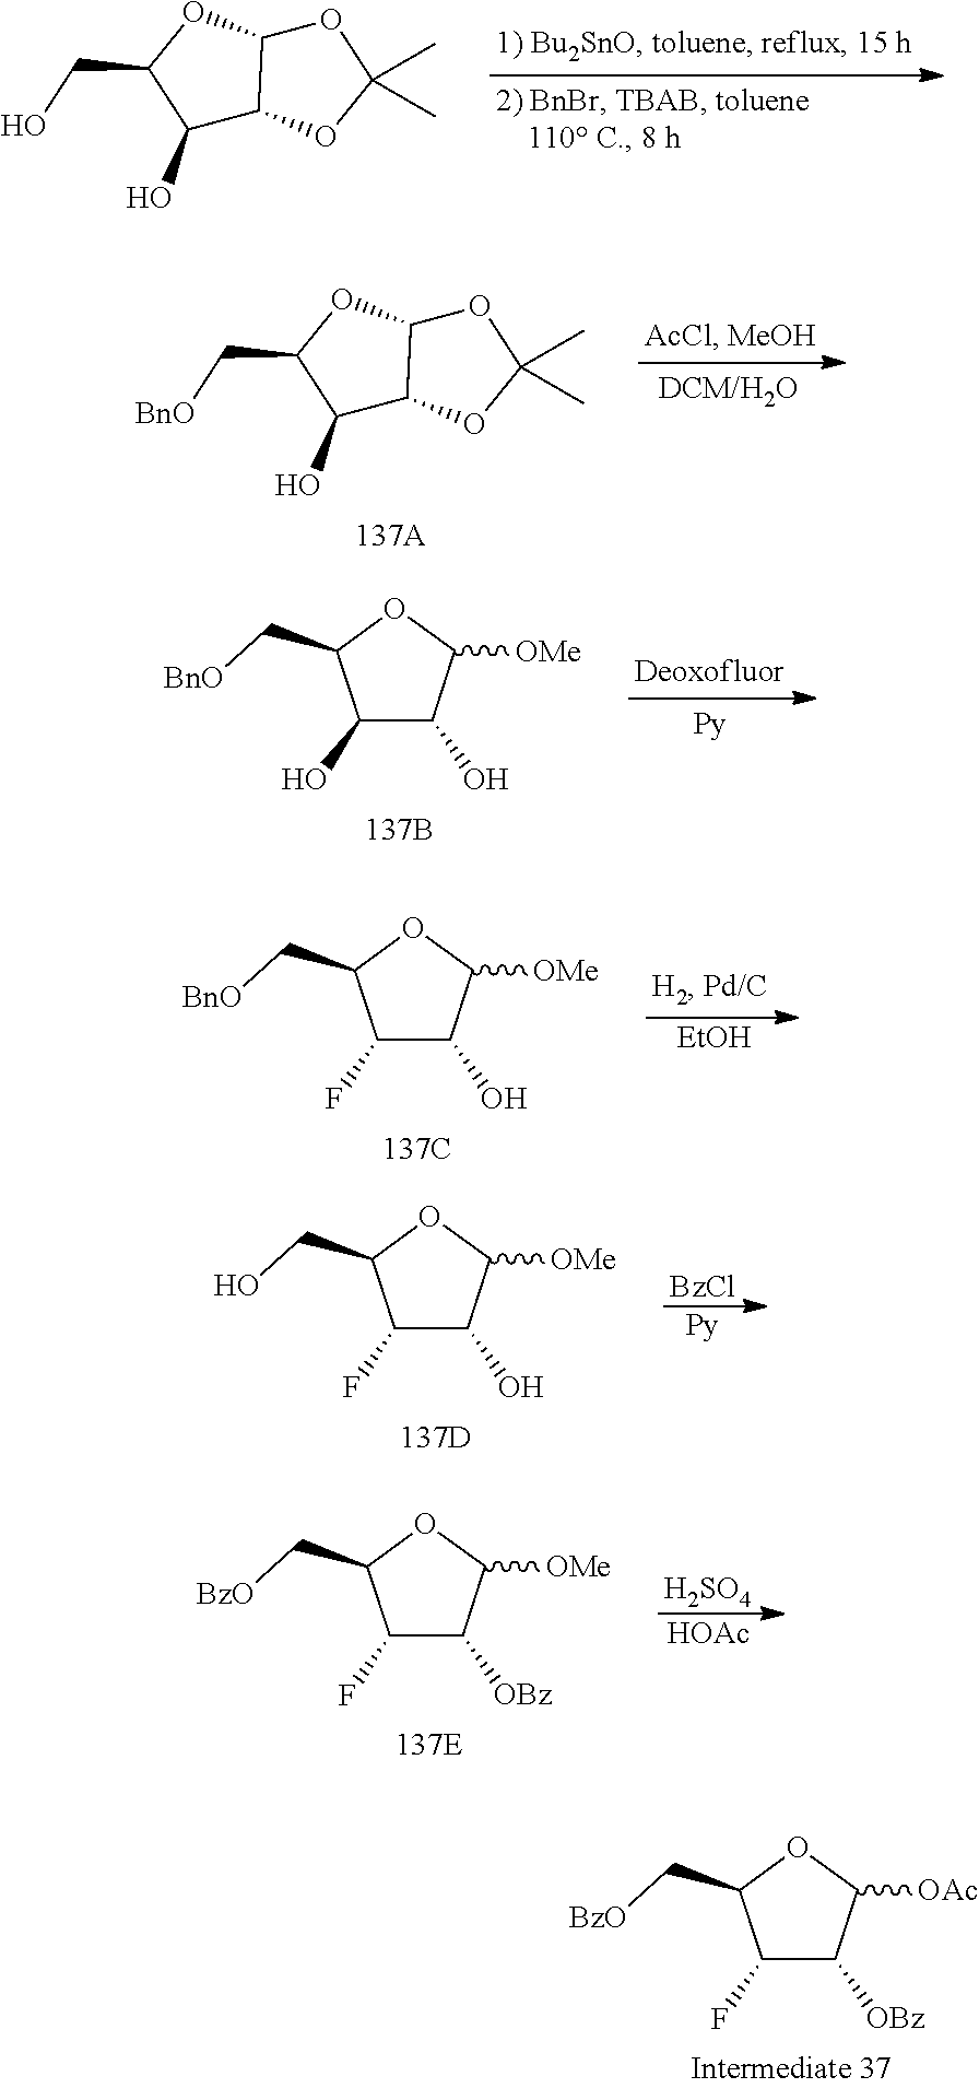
C1(O)C2C(OC1CO)OC(C)(C)O2.C1(O)C2C(OC1C[BnO])OC(C)(C)O2.C1(O)C(O)C([OMe])OC1C[BnO].C1(F)C(O)C([OMe])OC1C[BnO].[EtOH].C1(F)C(O)C([OMe])OC1CO.[Py].[BzCl].C1(F)C([OBz])C([OMe])OC1C[BzO].[HOAc].[H2SO4].C1(F)C([OBz])C([OAc])OC1C[BzO]
